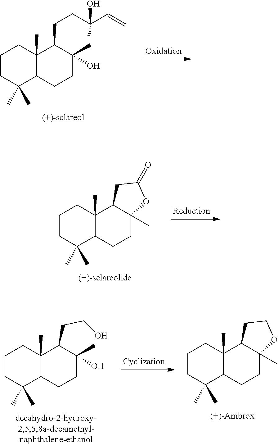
C1CC(C)(C)C2C(C)(C1)C(CCC(C=C)(O)C)C(C)(O)CC2.C1CC(C)(C)C2C(C)(C1)C1C(C)(CC2)OC(=O)C1.C1CC(C)(C)C2C(C)(C1)C(CCO)C(O)(C)CC2.C1CC(C)(C)C2C(C)(C1)C1C(C)(CC2)OCC1
